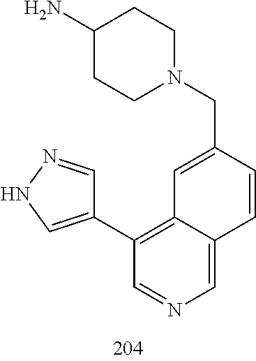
C1(N)CCN(CC2=CC3=C(C4=CNN=C4)C=NC=C3C=C2)CC1
